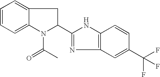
C1=CC=C2C(=C1)CC(C1=NC3=C(N1)C=CC(C(F)(F)F)=C3)N2C(=O)C
